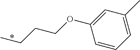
C1(OCCCC)=CC(C)=CC=C1
